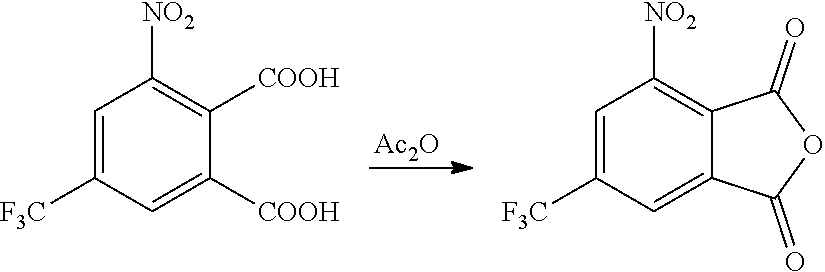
[Ac2O].C1=C([F3C])C=C([COOH])C([COOH])=C1[NO2].C1=C([F3C])C=C2C(=C1[NO2])C(=O)OC2=O
